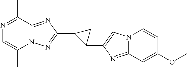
N12C(=NC(C3C(C4=CN5C(=N4)C=C(OC)C=C5)C3)=N1)C(C)=NC=C2C
